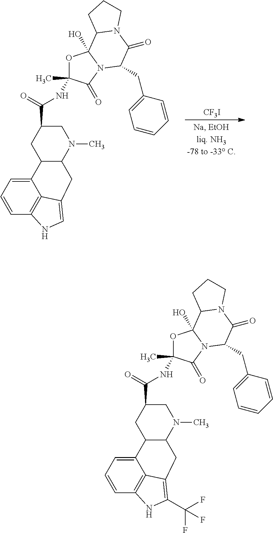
[CF3I].C12C(N(C)CC(C(=O)NC3(C)OC4(O)N(C3=O)C(CC3=CC=CC=C3)C(=O)N3C4CCC3)C1)CC1=CNC3=C1C2=CC=C3.C12C(N(C)CC(C(=O)NC3(C)OC4(O)N(C3=O)C(CC3=CC=CC=C3)C(=O)N3C4CCC3)C1)CC1=C(C(F)(F)F)NC3=C1C2=CC=C3
